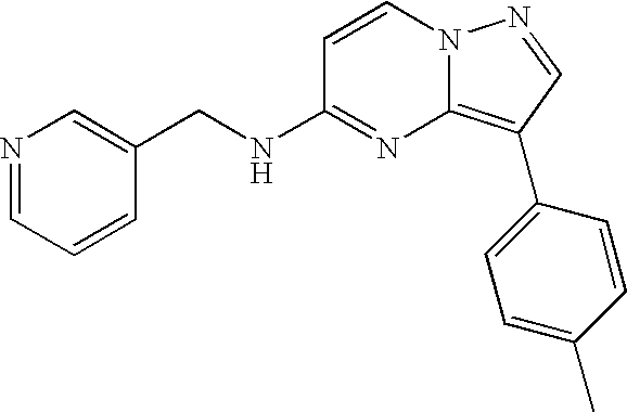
C1(CNC2=NC3=C(C4=CC=C(C)C=C4)C=NN3C=C2)=CN=CC=C1
